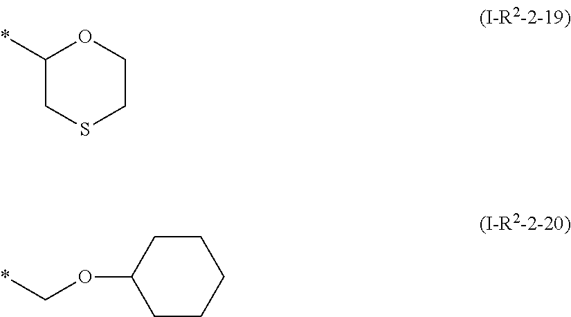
C1(*)CSCCO1.C1CCCCC1OC*
